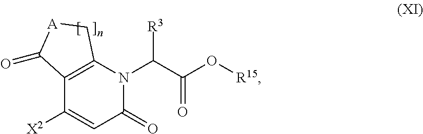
C12=C(N(C(C(O[R15])=O)[R3])C(=O)C=C1[X2])C[A]C2=O
